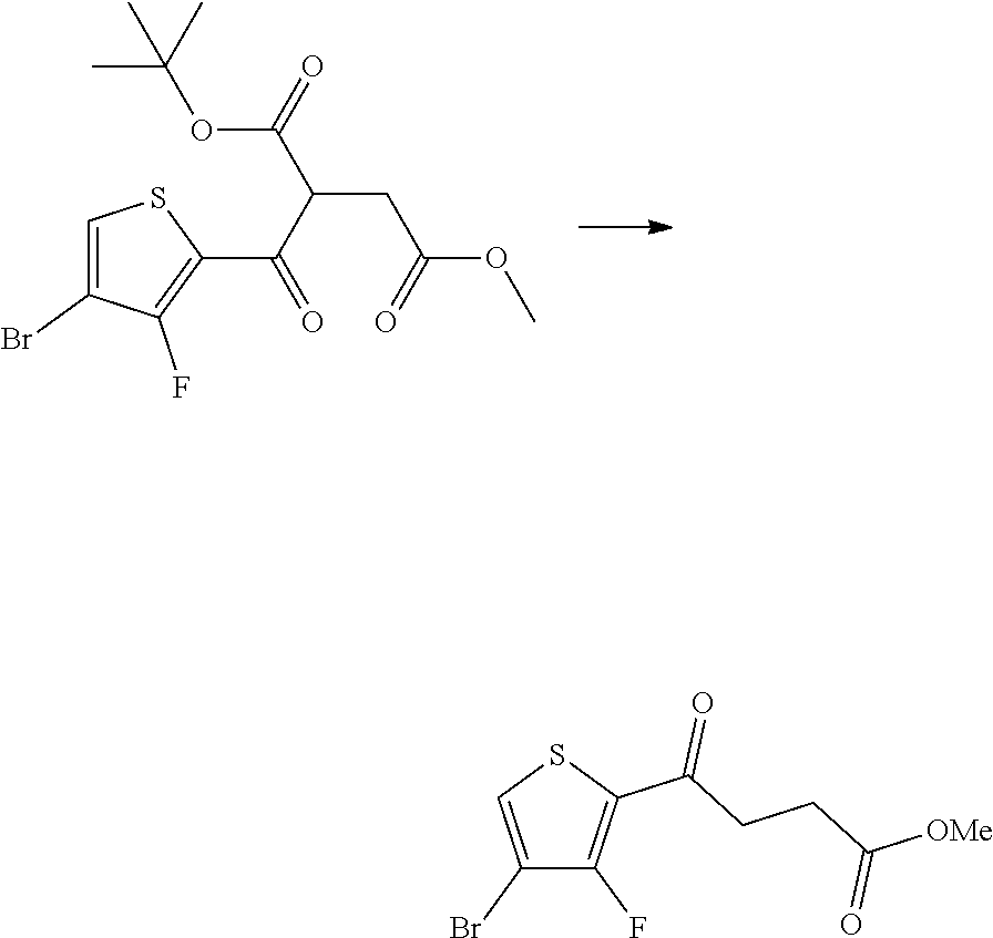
O(C)C(CC(C(C1=C(F)C(Br)=CS1)=O)C(OC(C)(C)C)=O)=O.C(=O)(CCC(=O)[OMe])C1=C(F)C(Br)=CS1
